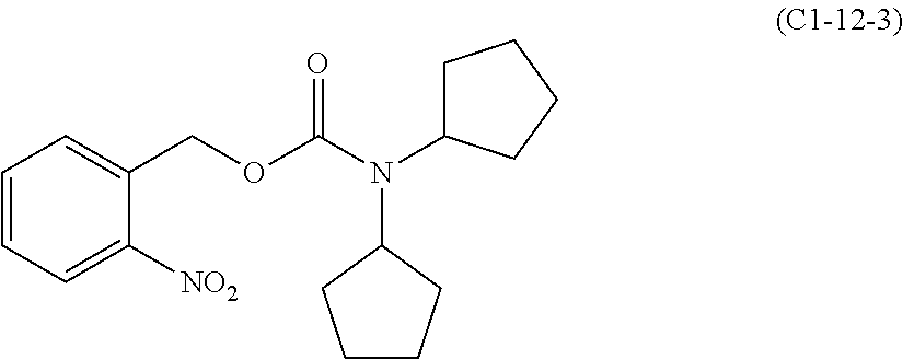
C1=CC=C([NO2])C(COC(N(C2CCCC2)C2CCCC2)=O)=C1
